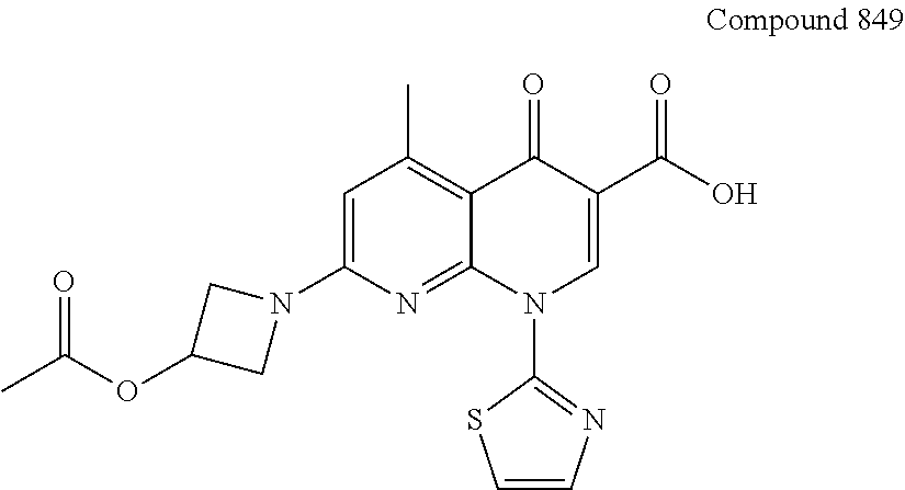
O(C1CN(C2=CC(C)=C3C(=N2)N(C2=NC=CS2)C=C(C(O)=O)C3=O)C1)C(C)=O
